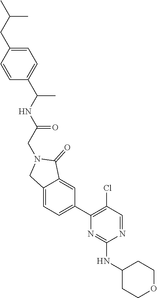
C1(NC2=NC(C3=CC=C4C(=C3)C(=O)N(CC(=O)NC(C)C3=CC=C(CC(C)C)C=C3)C4)=C(Cl)C=N2)CCOCC1
